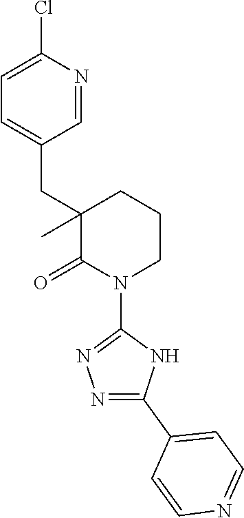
C1=C(Cl)N=CC(CC2(C)C(=O)N(C3=NN=C(C4=CC=NC=C4)N3)CCC2)=C1
